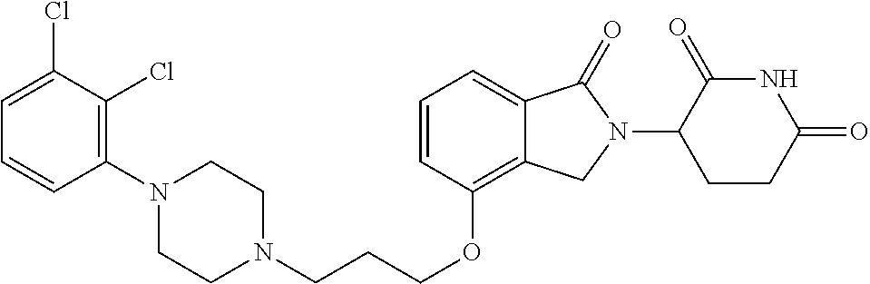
N1(CCCOC2=C3C(=CC=C2)C(=O)N(C2C(=O)NC(=O)CC2)C3)CCN(C2=C(Cl)C(Cl)=CC=C2)CC1
